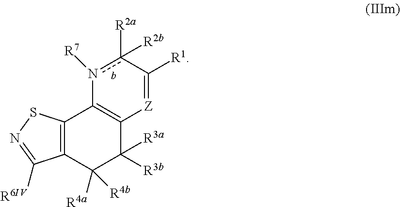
C12=C(C([R4a])([R4b])C([R3a])([R3b])C3=C1n([R7])c([R2a])([R2b])C([R1])=[Z]3)C([R6IV])=NS2
